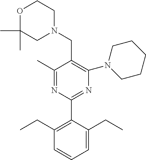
C1(C)=NC(C2=C(CC)C=CC=C2CC)=NC(N2CCCCC2)=C1CN1CCOC(C)(C)C1
